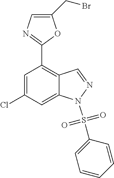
C1=C(Cl)C=C2C(=C1C1=NC=C(CBr)O1)C=NN2S(=O)(=O)C1=CC=CC=C1
